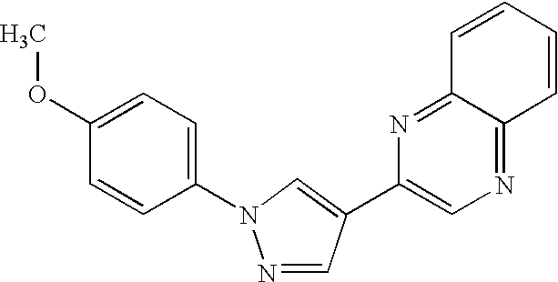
N1=CC(C2=CN=C3C(=N2)C=CC=C3)=CN1C1=CC=C(OC)C=C1
